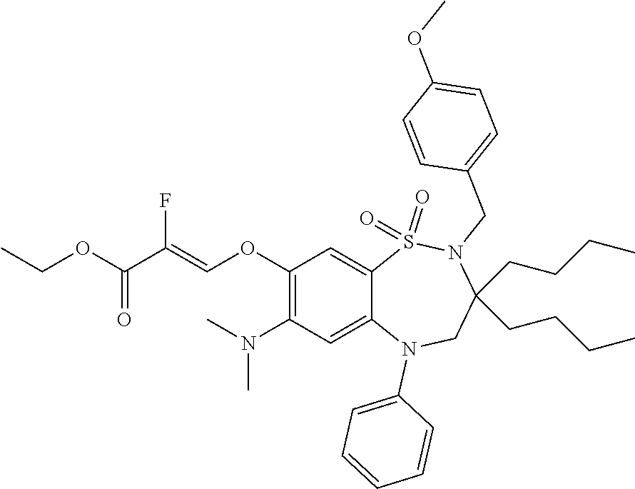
C1=CC=C(N2C3=CC(N(C)C)=C(OC=C(C(=O)OCC)F)C=C3S(=O)(=O)N(CC3=CC=C(OC)C=C3)C(CCCC)(CCCC)C2)C=C1
